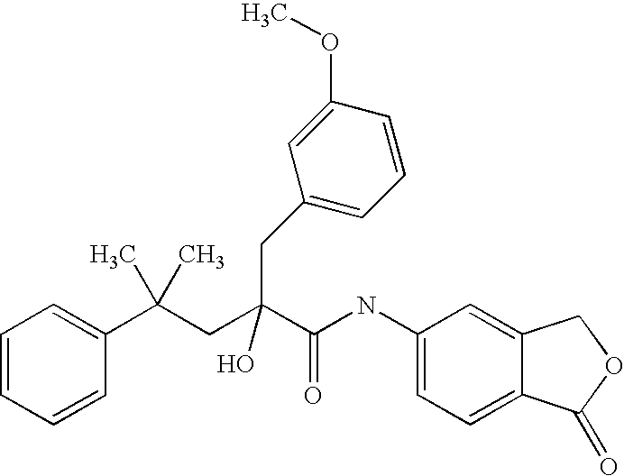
C1=CC=CC(C(CC(C(NC2=CC=C3C(=C2)COC3=O)=O)(O)CC2=CC=CC(OC)=C2)(C)C)=C1
